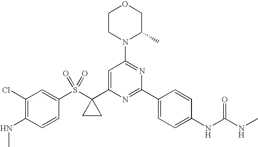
S(C1(C2=CC(N3C(C)COCC3)=NC(C3=CC=C(NC(NC)=O)C=C3)=N2)CC1)(=O)(=O)C1=CC(Cl)=C(NC)C=C1
